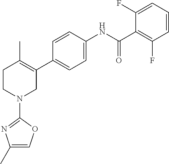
C1=CC(NC(C2=C(F)C=CC=C2F)=O)=CC=C1C1=C(C)CCN(C2=NC(C)=CO2)C1
